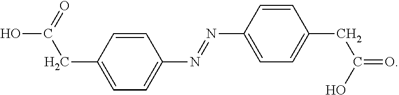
C1=C(N=NC2=CC=C(CC(O)=O)C=C2)C=CC(CC(=O)O)=C1
